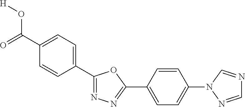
C1(C(=O)O[H])=CC=C(C2=NN=C(C3=CC=C(N4C=NC=N4)C=C3)O2)C=C1
